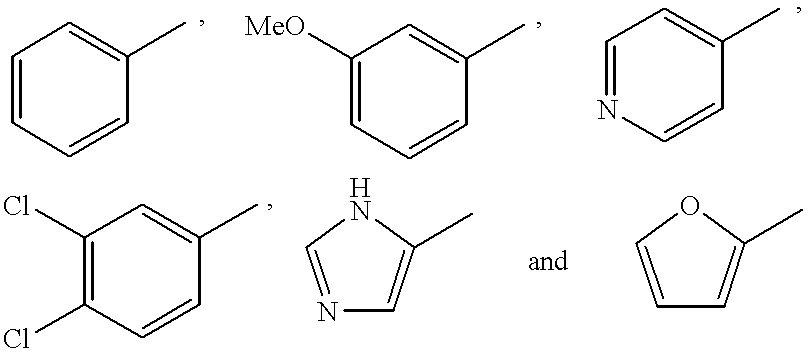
C1=CC=CC(C)=C1.C1([MeO])=CC=CC(C)=C1.C1=NC=CC(C)=C1.C1(Cl)=C(Cl)C=CC(C)=C1.N1=CNC(C)=C1.C1=COC(C)=C1
